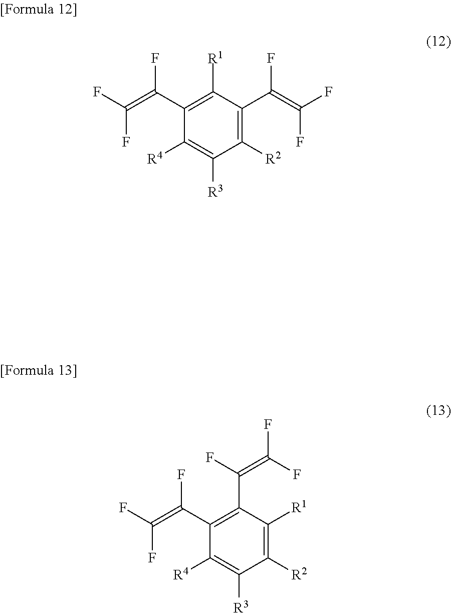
C1(C(=C(F)F)F)=C([R1])C(C(F)=C(F)F)=C([R2])C([R3])=C1[R4].C1(C(=C(F)F)F)=C(C(F)=C(F)F)C([R1])=C([R2])C([R3])=C1[R4]
